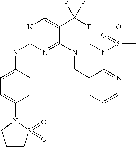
C1(CNC2=NC(NC3=CC=C(N4S(=O)(=O)CCC4)C=C3)=NC=C2C(F)(F)F)=CC=CN=C1N(S(C)(=O)=O)C
